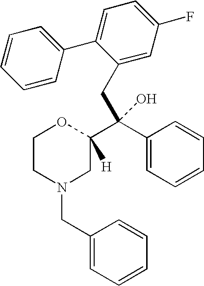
C1CN(CC2=CC=CC=C2)CC(C(C2=CC=CC=C2)(CC2=CC(F)=CC=C2C2=CC=CC=C2)O)([H])O1
